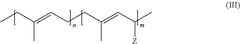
CCC(=CCCC(=CC(C)[Z])C)C
